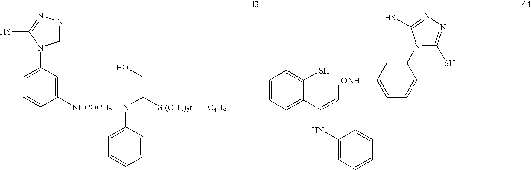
SC1=NN=CN1C1=CC=CC([NHCOCH2]N(C([Si(CH3)2t][C4H9])CO)C2=CC=CC=C2)=C1.C1=CC=C(C(NC2=CC=CC=C2)=C[CONH]C2=CC=CC(N3C(S)=NN=C3S)=C2)C(S)=C1
